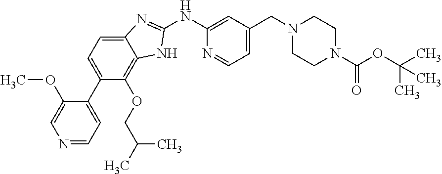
C12=CC=C(C3=CC=NC=C3OC)C(OCC(C)C)=C1NC(NC1=CC(CN3CCN(C(OC(C)(C)C)=O)CC3)=CC=N1)=N2
